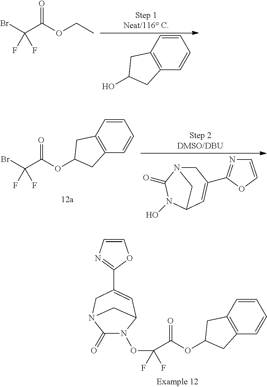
BrC(C(OCC)=O)(F)F.C1=CC2=C(C=C1)CC(O)C2.C1N2C(=O)N(O)C(C=C1C1=NC=CO1)C2.BrC(C(=O)OC1CC2=C(C=CC=C2)C1)(F)F.C1(=O)N(OC(C(OC2CC3=C(C=CC=C3)C2)=O)(F)F)C2C=C(C3=NC=CO3)CN1C2
